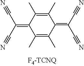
C1(C)=C(C)C(=C(C#N)C#N)C(C)=C(C)C1=C(C#N)C#N
